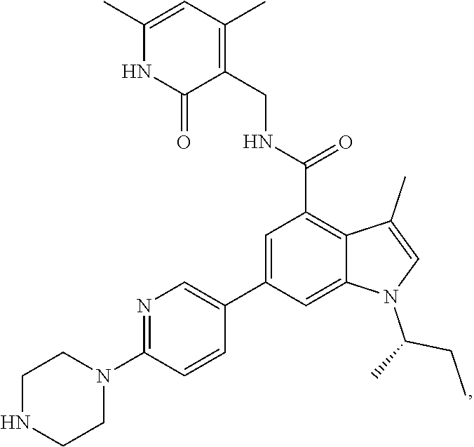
C1=C(C2=CN=C(N3CCNCC3)C=C2)C=C2C(=C1C(NCC1=C(C)C=C(C)NC1=O)=O)C(C)=CN2C(CC)C
